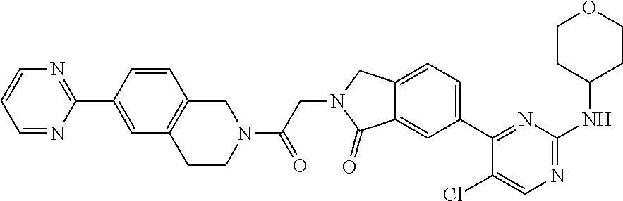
C1(Cl)=CN=C(NC2CCOCC2)N=C1C1=CC=C2C(=C1)C(=O)N(CC(=O)N1CC3=C(CC1)C=C(C1=NC=CC=N1)C=C3)C2
